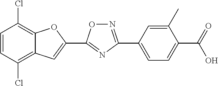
C1=CC(Cl)=C2C(=C1Cl)OC(C1=NC(C3=CC=C(C(=O)O)C(C)=C3)=NO1)=C2
